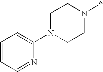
C1=CC=NC(N2CCN(*)CC2)=C1
